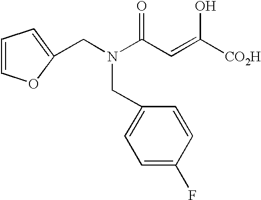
C1=COC(CN(CC2=CC=C(F)C=C2)C(C=C(O)[CO2H])=O)=C1
